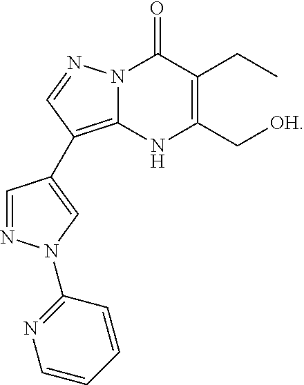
C1=NN(C2=NC=CC=C2)C=C1C1=C2N(N=C1)C(=O)C(CC)=C(C[OH])N2
